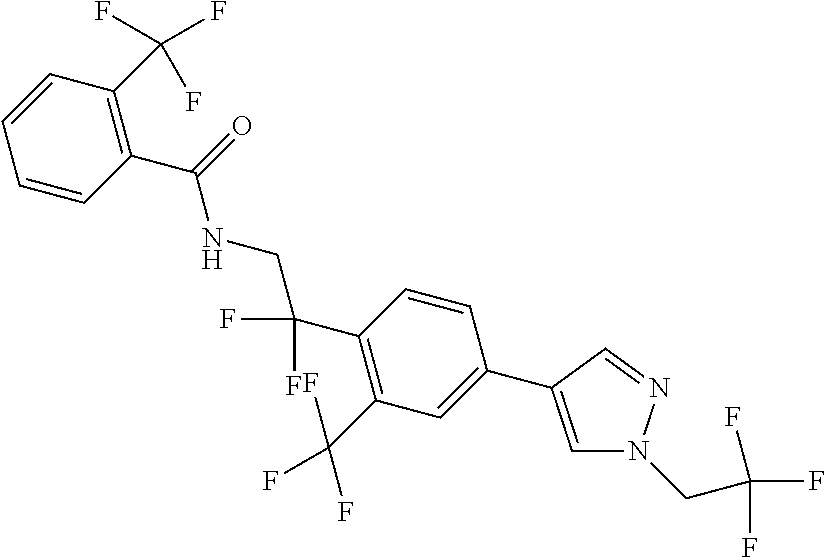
C1(C2=CN(CC(F)(F)F)N=C2)=CC(C(F)(F)F)=C(C(F)(F)CNC(C2=C(C(F)(F)F)C=CC=C2)=O)C=C1
